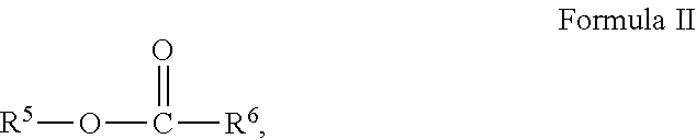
[R5]OC([R6])=O
